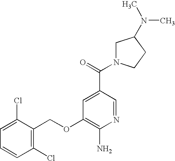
C1=C(Cl)C(COC2=C(N)N=CC(C(=O)N3CC(N(C)C)CC3)=C2)=C(Cl)C=C1
